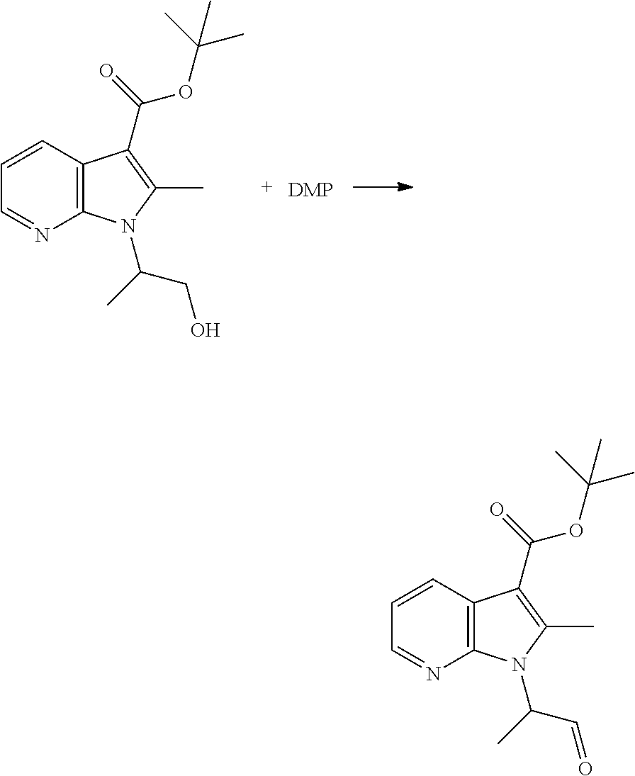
C1=CC2=C(N=C1)N(C(CO)C)C(C)=C2C(OC(C)(C)C)=O.[DMP].C1=CC2=C(N=C1)N(C(C=O)C)C(C)=C2C(OC(C)(C)C)=O
